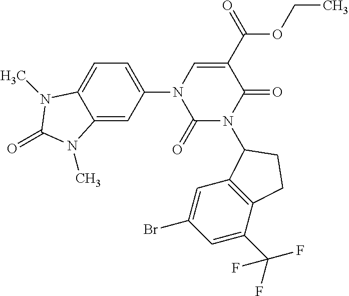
C1=C(N2C(=O)N(C3C4=C(C(C(F)(F)F)=CC(Br)=C4)CC3)C(=O)C(C(=O)OCC)=C2)C=C2C(=C1)N(C)C(=O)N2C
